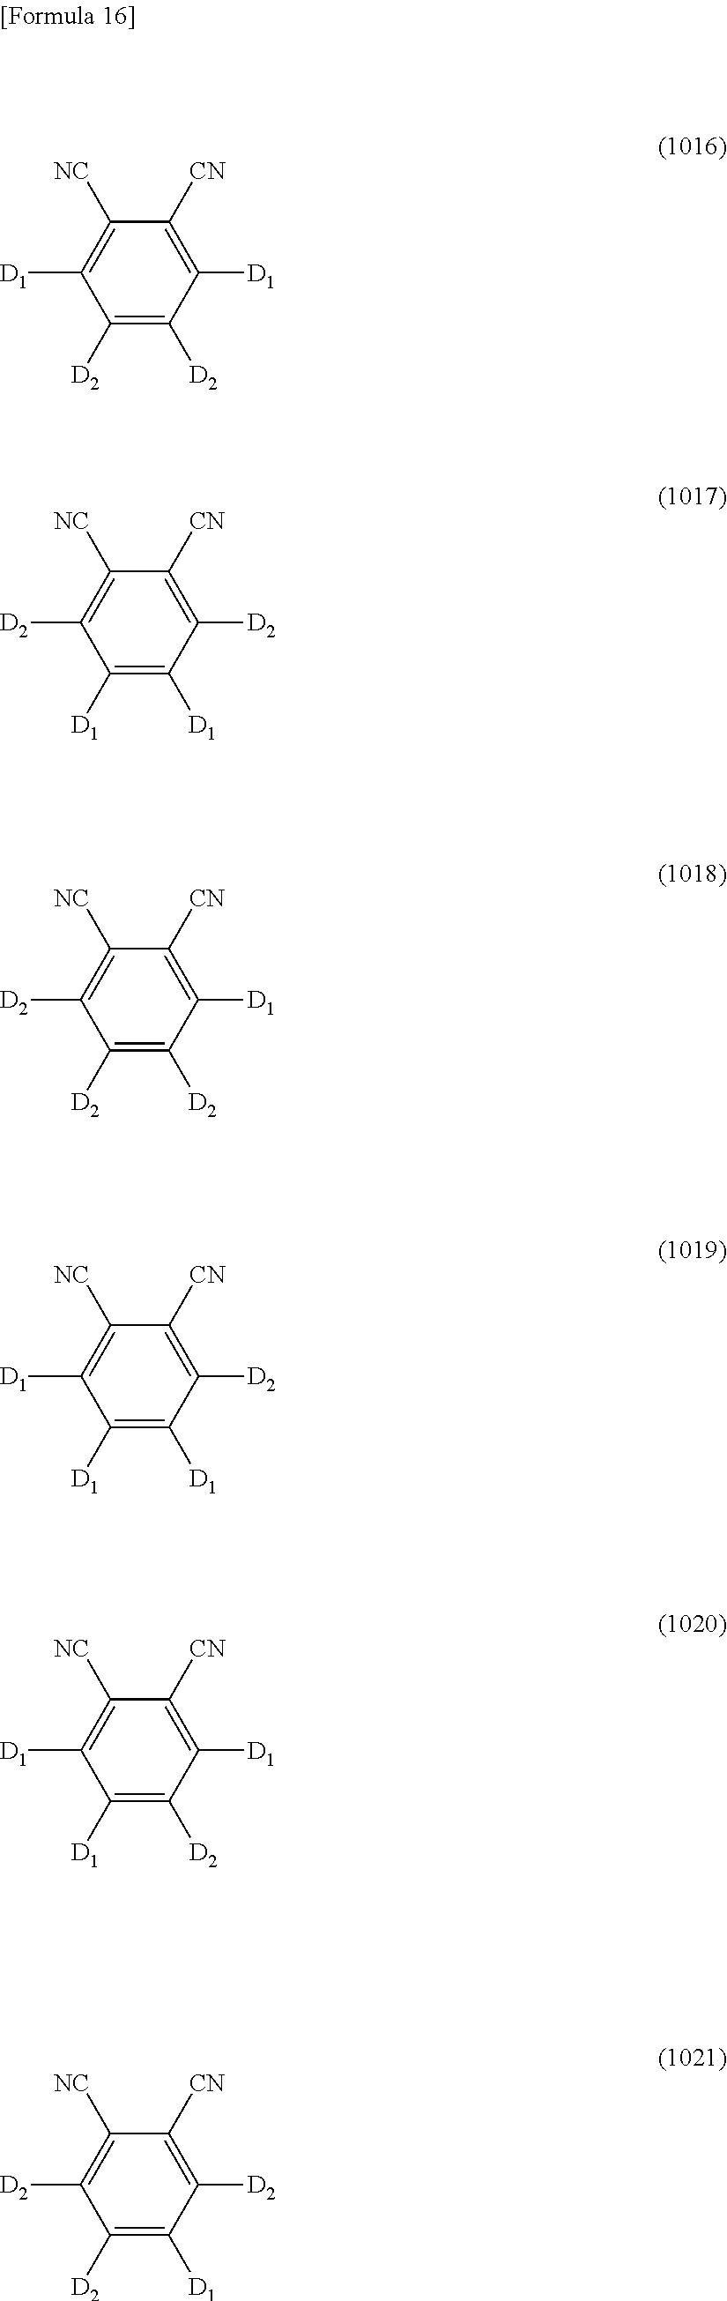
C1([NC])=C([D1])C([D2])=C([D2])C([D1])=C1[CN].C1([NC])=C([D2])C([D1])=C([D1])C([D2])=C1[CN].C1([NC])=C([D2])C([D2])=C([D2])C([D1])=C1[CN].C1([NC])=C([D1])C([D1])=C([D1])C([D2])=C1[CN].C1([NC])=C([D1])C([D1])=C([D2])C([D1])=C1[CN].C1([NC])=C([D2])C([D2])=C([D1])C([D2])=C1[CN]
